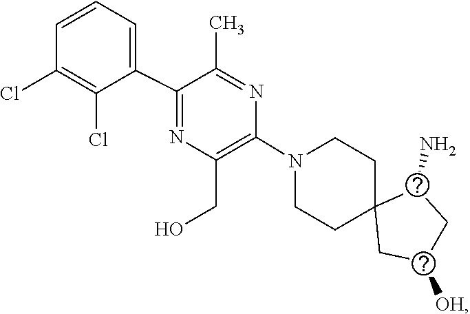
C1C2(CC([OH])CC2N)CCN(C2=C(CO)N=C(C3=CC=CC(Cl)=C3Cl)C(C)=N2)C1
